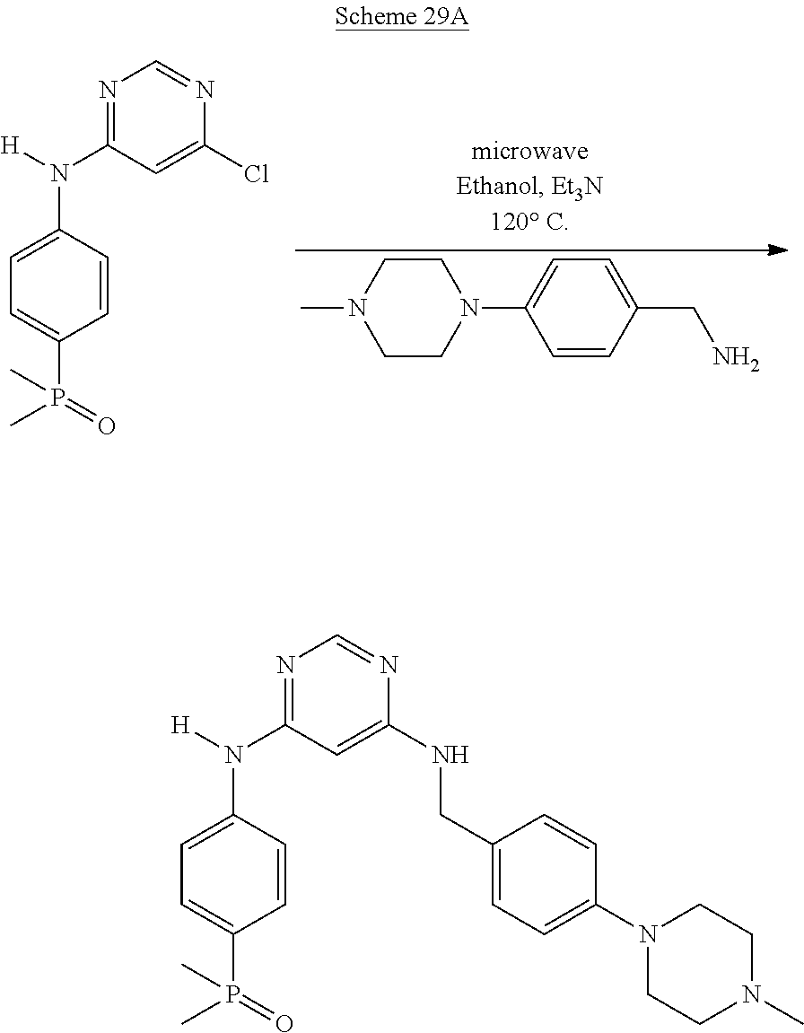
C1=CC(CN)=CC=C1N1CCN(C)CC1.N1=C(N(C2=CC=C(P(=O)(C)C)C=C2)[H])C=C(Cl)N=C1.N1=C(N(C2=CC=C(P(=O)(C)C)C=C2)[H])C=C(NCC2=CC=C(N3CCN(C)CC3)C=C2)N=C1
